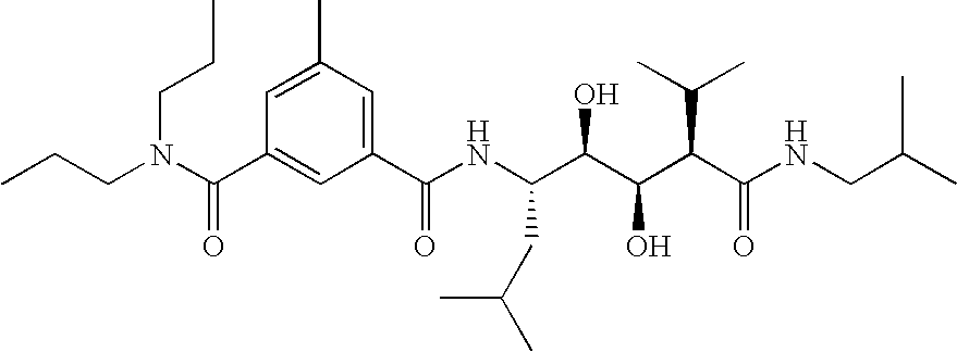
CCCN(C(C1=CC(C(NC(C(C(C(C(NCC(C)C)=O)C(C)C)O)O)CC(C)C)=O)=CC(C)=C1)=O)CCC
